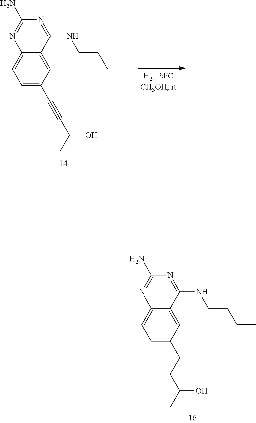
N1=C(NCCCC)C2=CC(C#CC(C)O)=CC=C2N=C1N.N1=C(NCCCC)C2=CC(CCC(O)C)=CC=C2N=C1N
